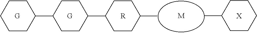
C1CCCCC1C1CCC(C2CCC(C)CC2)CC1.[R].[M].[X].CC1CCCCC1
